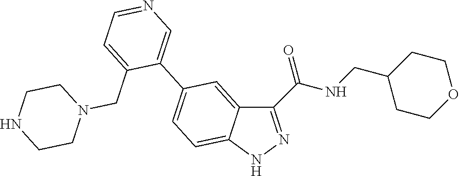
C1(C(=O)NCC2CCOCC2)=NNC2=CC=C(C3=CN=CC=C3CN3CCNCC3)C=C12
